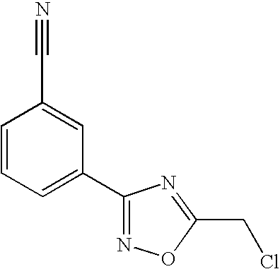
N#CC1=CC(C2=NOC(CCl)=N2)=CC=C1
